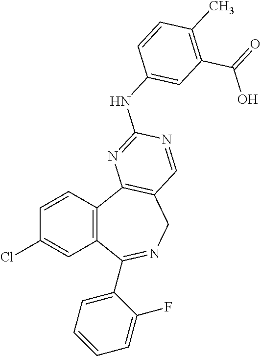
C1=CC2=C(C=C1Cl)C(C1=CC=CC=C1F)=NCC1=C2N=C(NC2=CC(C(=O)O)=C(C)C=C2)N=C1
